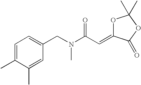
C1=C(C)C(C)=CC(CN(C(C=C2OC(C)(C)OC2=O)=O)C)=C1
